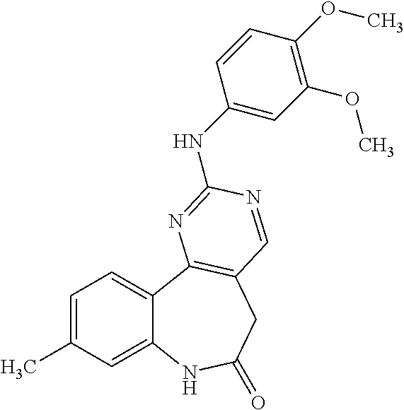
C1=C(C)C=C2C(=C1)C1=C(CC(=O)N2)C=NC(NC2=CC(OC)=C(OC)C=C2)=N1
